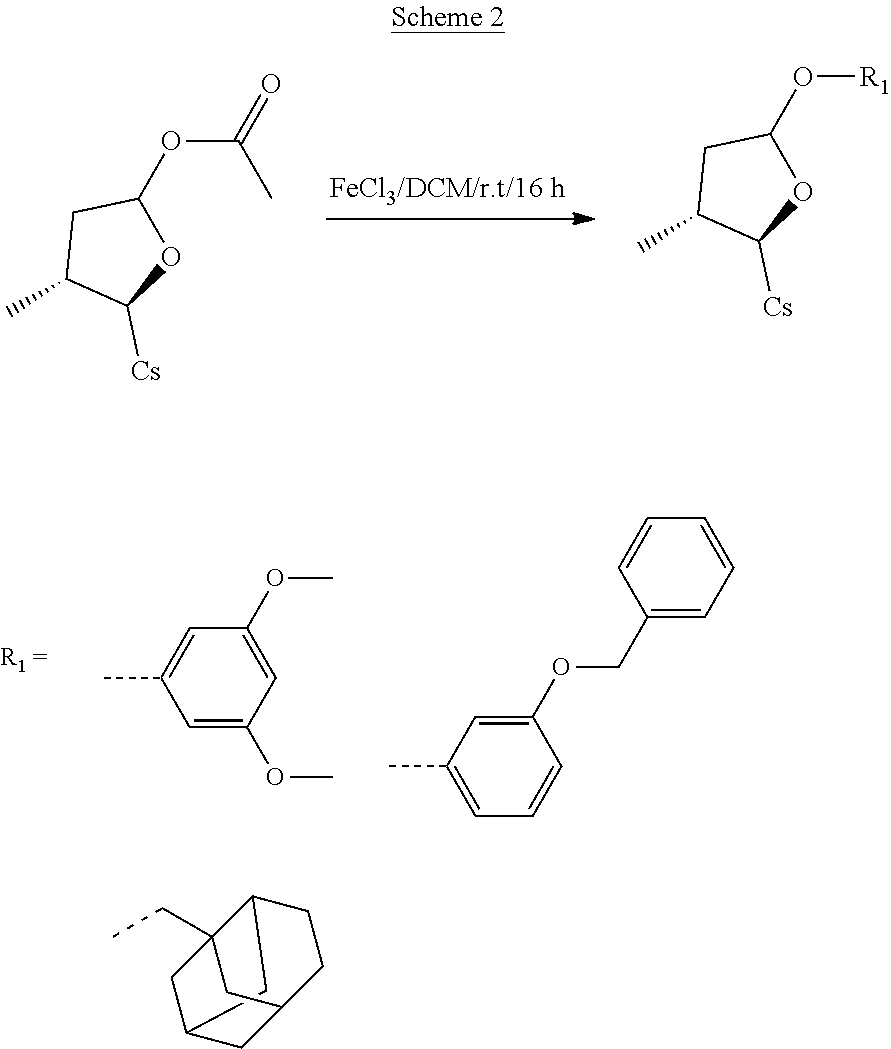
C(OC1OC([Cs])C(C)C1)(C)=O.[R1]OC1OC([Cs])C(C)C1.C1=C(OC)C=C(OC)C=C1C.C1(OCC2=CC=CC=C2)=CC(C)=CC=C1.C(C)C12C3CCC(CC(C1)C3)C2
